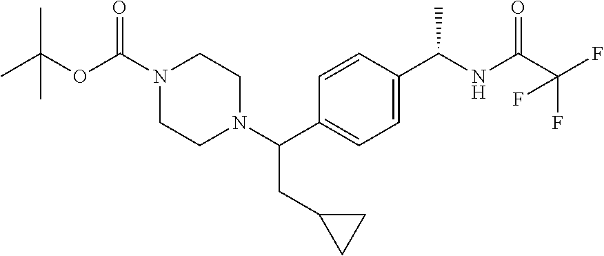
C(C(F)(F)F)(=O)NC(C1=CC=C(C(N2CCN(C(OC(C)(C)C)=O)CC2)CC2CC2)C=C1)C
